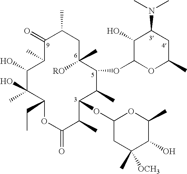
C1(O)C(C)(O)C(CC)OC(=O)C(C)C(OC2CC(C)([OCH3])C(O)C(C)O2)C(C)C(OC2OC(C)CC(N(C)C)C2O)C(C)([RO])CC(C)C(=O)C1C
